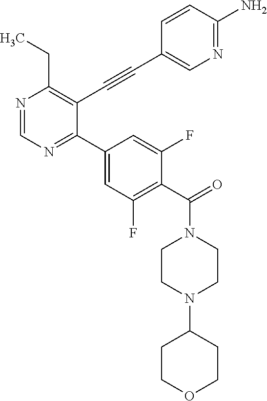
CCC1=C(C#CC2=CN=C(N)C=C2)C(C2=CC(F)=C(C(N3CCN(C4CCOCC4)CC3)=O)C(F)=C2)=NC=N1
